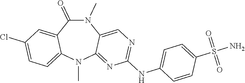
N1(C)C(=O)C2=CC(Cl)=CC=C2N(C)C2=NC(NC3=CC=C(S(N)(=O)=O)C=C3)=NC=C12
